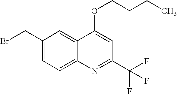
C1(CBr)=CC=C2C(=C1)C(OCCCC)=CC(C(F)(F)F)=N2
